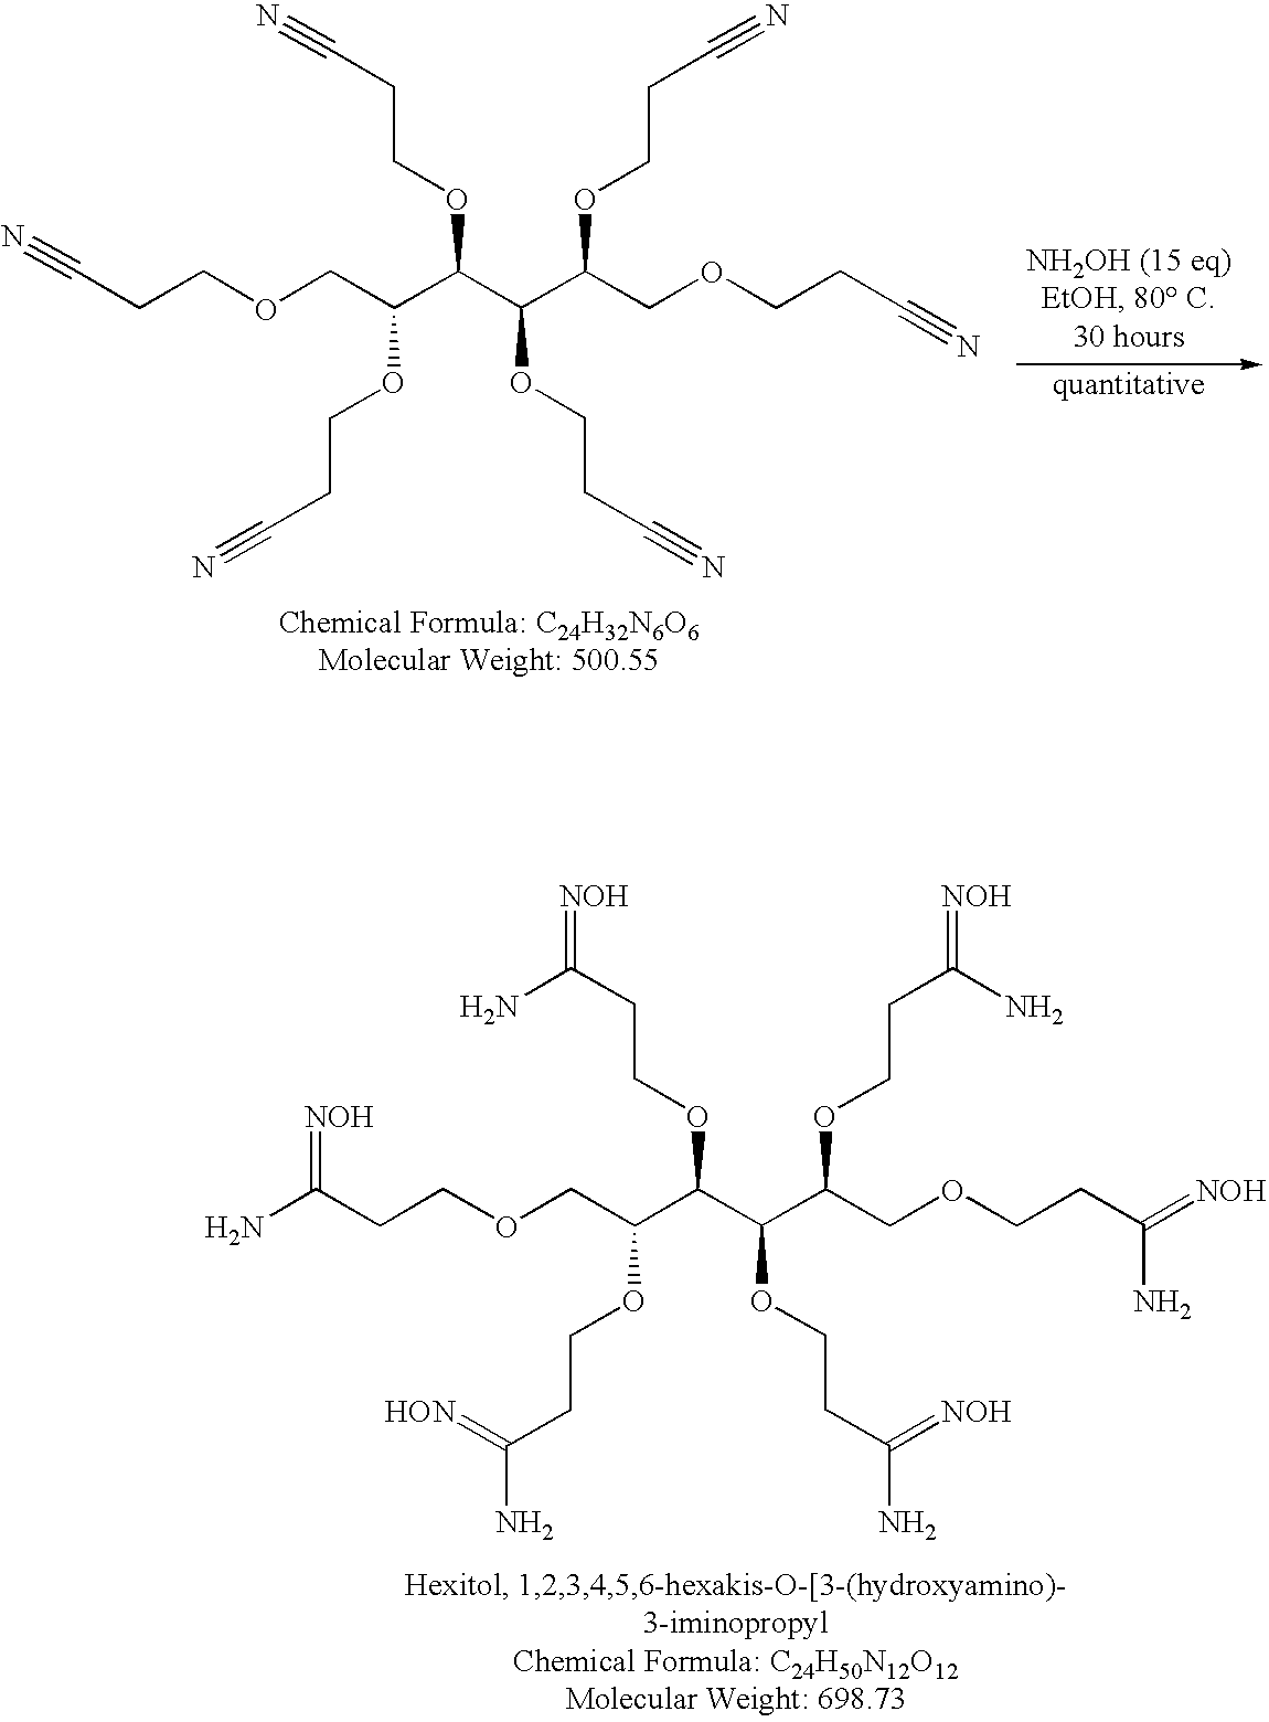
N#CCCOC(C(COCCC#N)OCCC#N)C(C(COCCC#N)OCCC#N)OCCC#N.C(CCOC(C(COCCC(N)=[NOH])OCCC(=[HON])N)C(C(COCCC(=[NOH])N)OCCC(N)=[NOH])OCCC(=[NOH])N)(=[NOH])N
